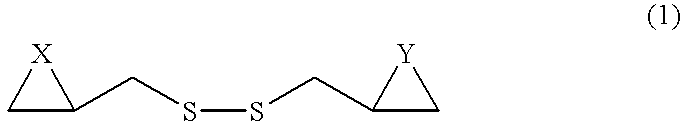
C1C(CSSCC2C[Y]2)[X]1
